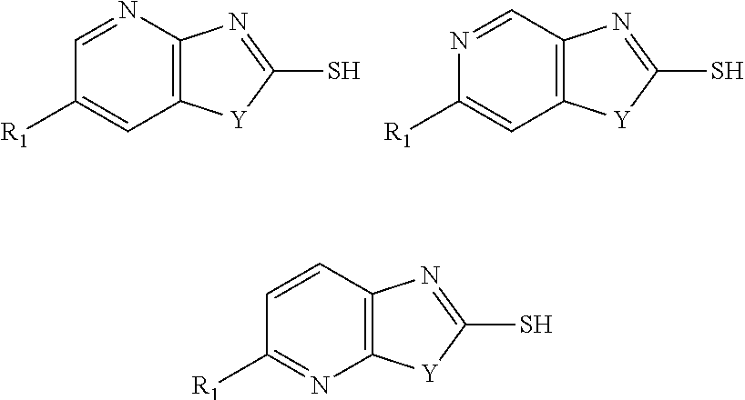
C12=C(N=CC([R1])=C1)N=C(S)[Y]2.C12=C(C=NC([R1])=C1)N=C(S)[Y]2.C12=C(C=CC([R1])=N1)N=C(S)[Y]2
